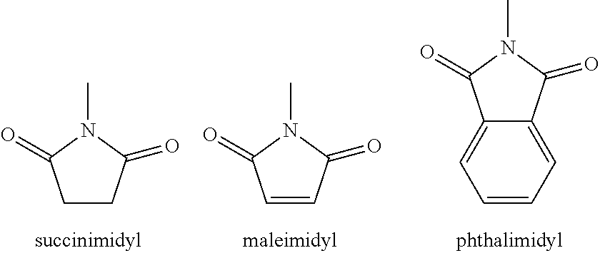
C1CC(=O)N(C)C1=O.C1=CC(=O)N(C)C1=O.C1(=O)N(C)C(=O)C2=CC=CC=C12
